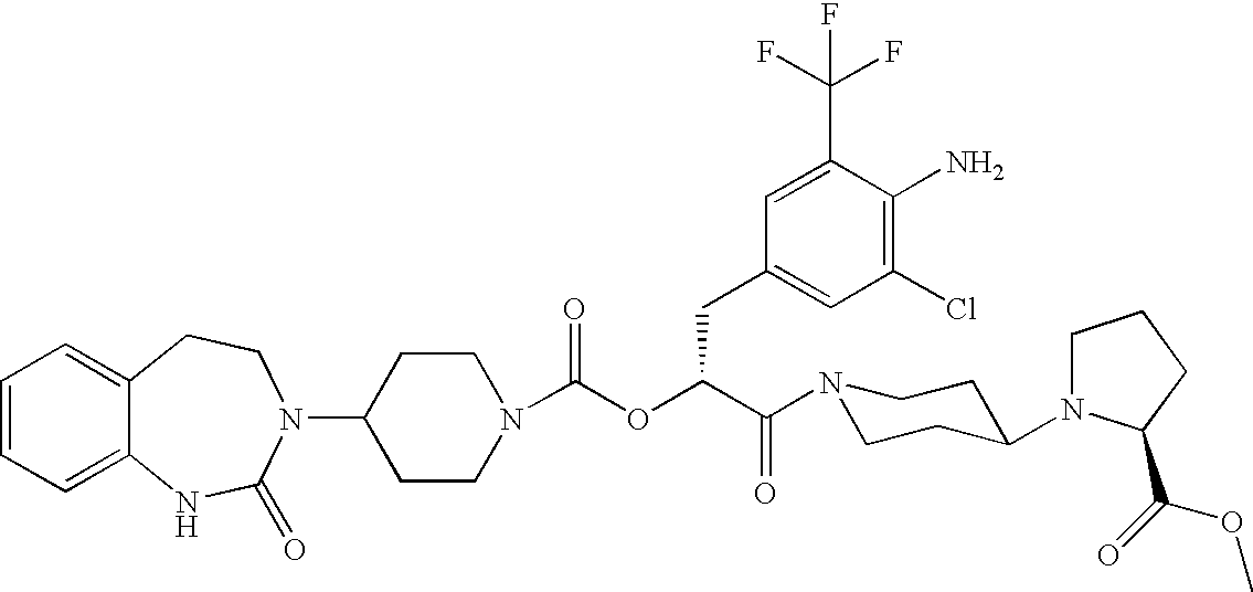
C1=CC=C2C(=C1)CCN(C1CCN(C(OC(C(N3CCC(N4CCCC4C(=O)OC)CC3)=O)CC3=CC(Cl)=C(N)C(C(F)(F)F)=C3)=O)CC1)C(=O)N2
